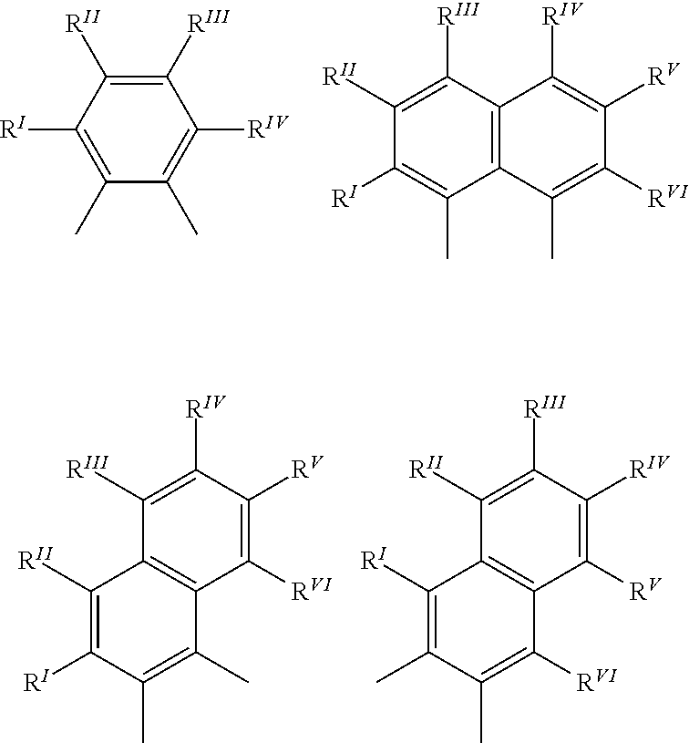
C1([RIII])=C([RII])C([RI])=C(C)C(C)=C1[RIV].C12=C(C([RIII])=C([RII])C([RI])=C1C)C([RIV])=C([RV])C([RVI])=C2C.C1([RIV])=C([RIII])C2=C(C([RVI])=C1[RV])C(C)=C(C)C([RI])=C2[RII].C1([RIII])=C([RII])C2=C(C([RV])=C1[RIV])C([RVI])=C(C)C(C)=C2[RI]
